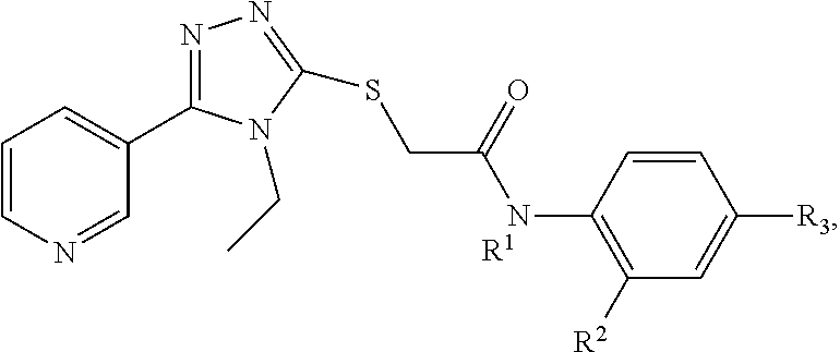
C1=CN=CC(C2=NN=C(SCC(=O)NC3=C([R2])C=C([R3])C=C3)N2CC)=C1.[R1]
